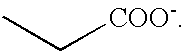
CC[COO-]
